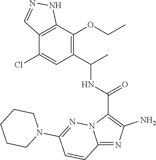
C12=NC(N)=C(C(=O)NC(C3=C(OCC)C4=C(C(Cl)=C3)C=NN4)C)N1N=C(N1CCCCC1)C=C2
